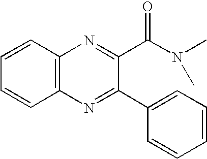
C1=CC2=C(C=C1)N=C(C1=CC=CC=C1)C(C(N(C)C)=O)=N2
